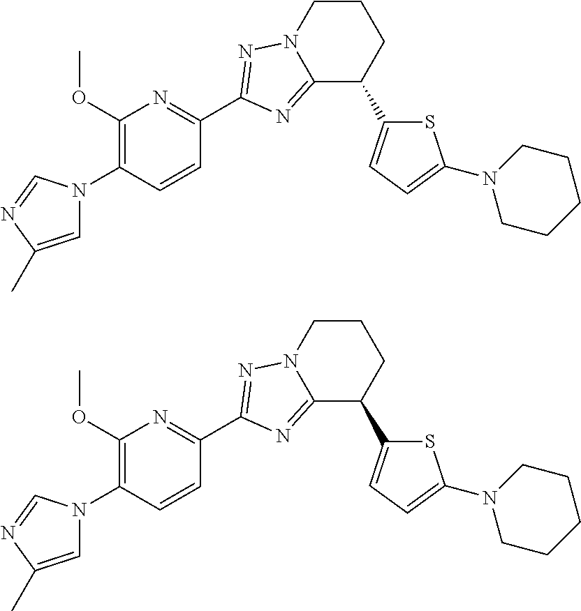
C1=C(C)N=CN1C1=C(OC)N=C(C2=NN3CCCC(C4=CC=C(N5CCCCC5)S4)C3=N2)C=C1.C1=C(C)N=CN1C1=C(OC)N=C(C2=NN3CCCC(C4=CC=C(N5CCCCC5)S4)C3=N2)C=C1
